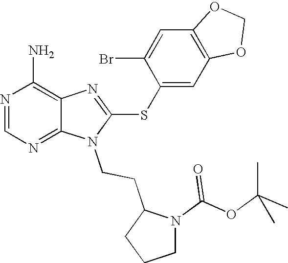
N1=CN=C2C(=C1N)N=C(SC1=CC3=C(C=C1Br)OCO3)N2CCC1CCCN1C(OC(C)(C)C)=O
